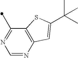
C1(C)=NC=NC2=C1SC(C(C)(C)C)=C2
